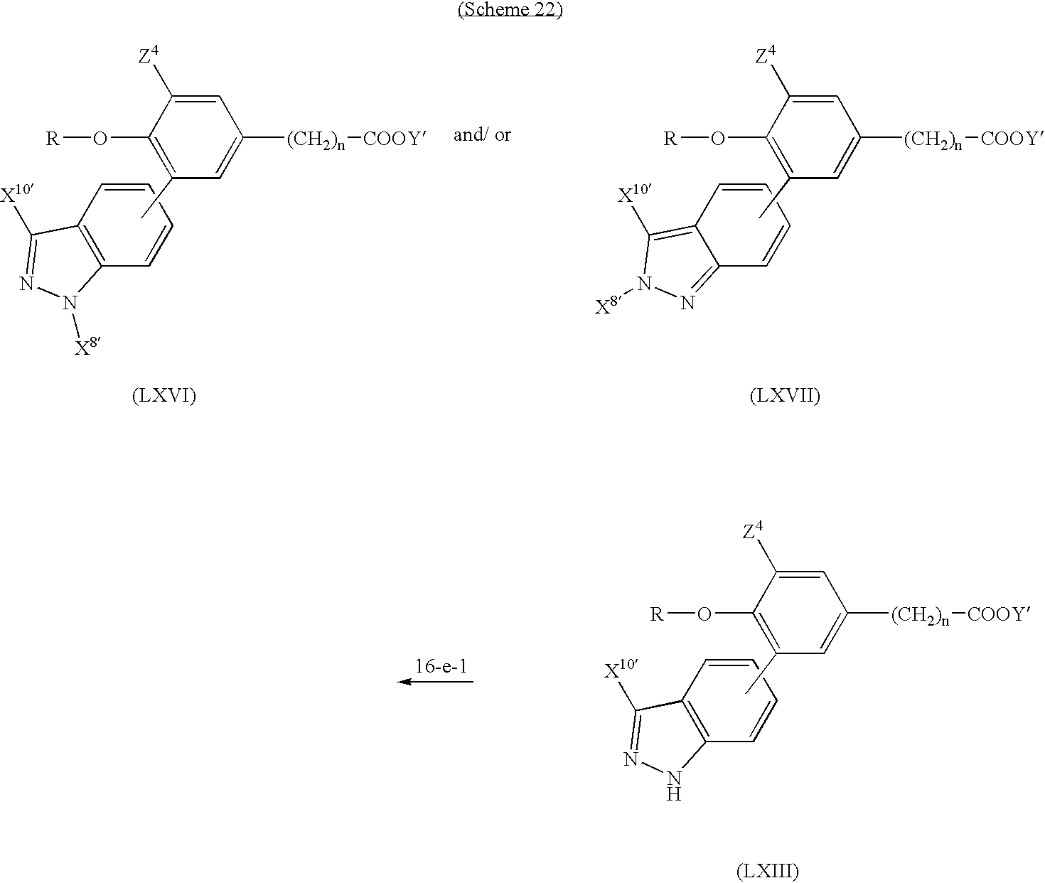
C1=CC2=C(C=C1)N([X8])N=C2[X10].C1=C([(CH2)n][COOY])C=C([Z4])C(O[R])=C1C.C1=CC2=C([X10])N([X8])N=C2C=C1.C1=C([(CH2)n][COOY])C=C([Z4])C(O[R])=C1C.C1=CC2=C(C=C1)NN=C2[X10].C1=C([(CH2)n][COOY])C=C([Z4])C(O[R])=C1C
